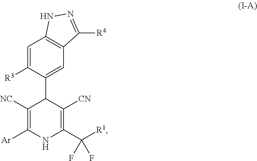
C1=C([R3])C(C2C([NC])=C([Ar])NC(C([R1])(F)F)=C2[CN])=CC2=C1NN=C2[R4]
